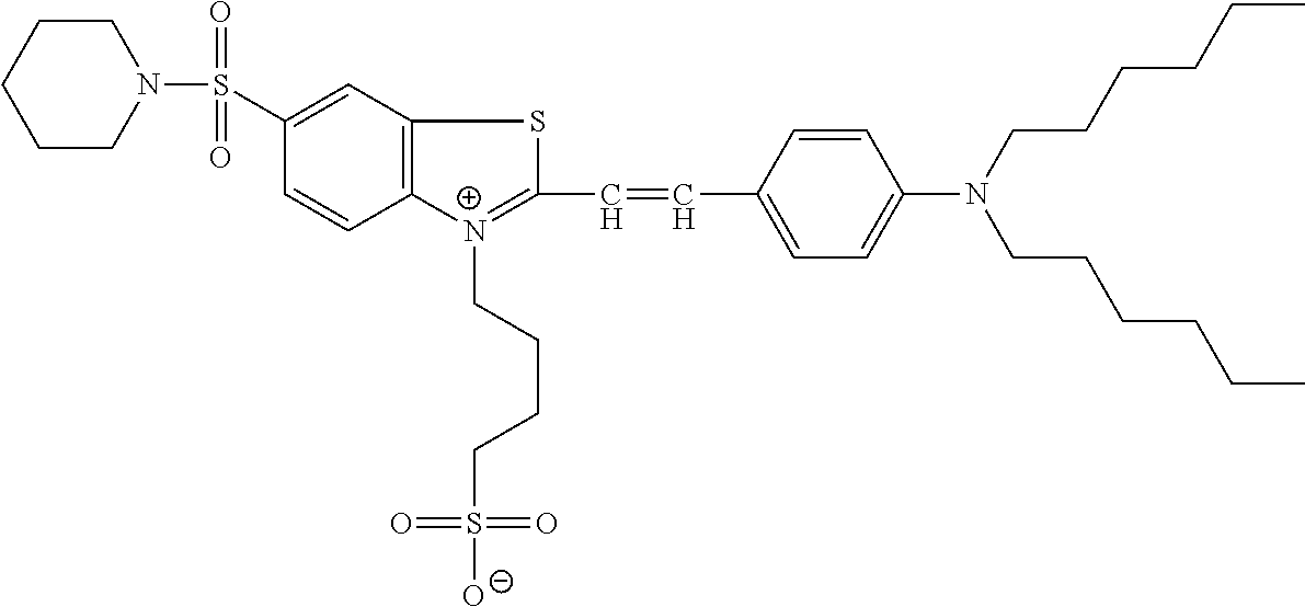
C1CN(S(C2=CC3=C(C=C2)[N+](CCCCS([O-])(=O)=O)=C(C=CC2=CC=C(N(CCCCCC)CCCCCC)C=C2)S3)(=O)=O)CCC1
